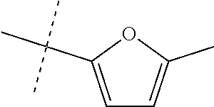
C1=C(C(C)(C)C)OC(C)=C1
